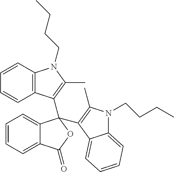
C12=C(C=CC=C1)N(CCCC)C(C)=C2C1(C2=C(C)N(CCCC)C3=CC=CC=C32)C2=CC=CC=C2C(=O)O1
